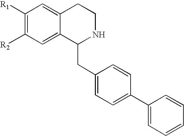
C1([R1])=C([R2])C=C2C(=C1)CCNC2CC1=CC=C(C2=CC=CC=C2)C=C1
